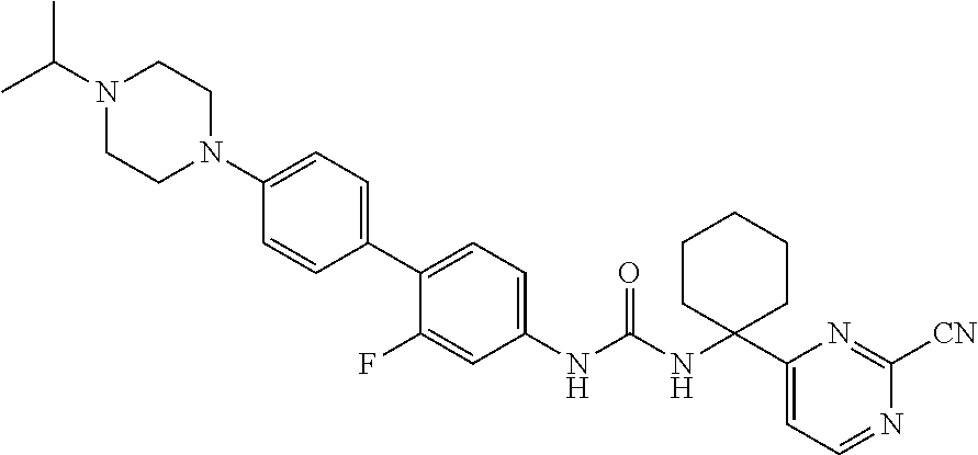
C1(NC(NC2(C3=CC=NC([CN])=N3)CCCCC2)=O)=CC=C(C2=CC=C(N3CCN(C(C)C)CC3)C=C2)C(F)=C1
